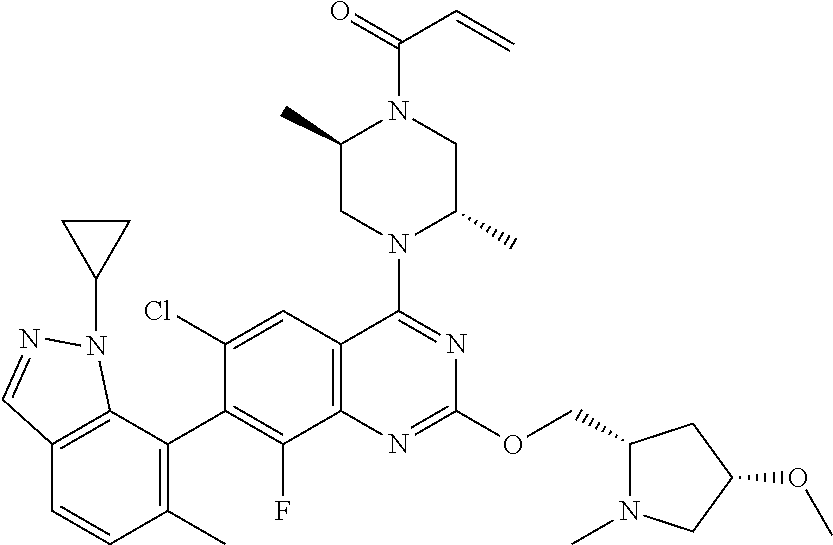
C12=C(C(C3=C(F)C4=C(C=C3Cl)C(N3C(C)CN(C(C=C)=O)C(C)C3)=NC(OCC3N(C)CC(OC)C3)=N4)=C(C)C=C1)N(C1CC1)N=C2
